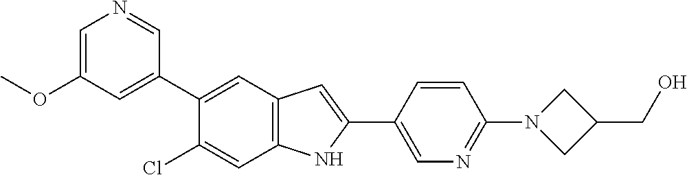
C1=C(OC)C=C(C2=CC3=C(C=C2Cl)NC(C2=CN=C(N4CC(CO)C4)C=C2)=C3)C=N1
